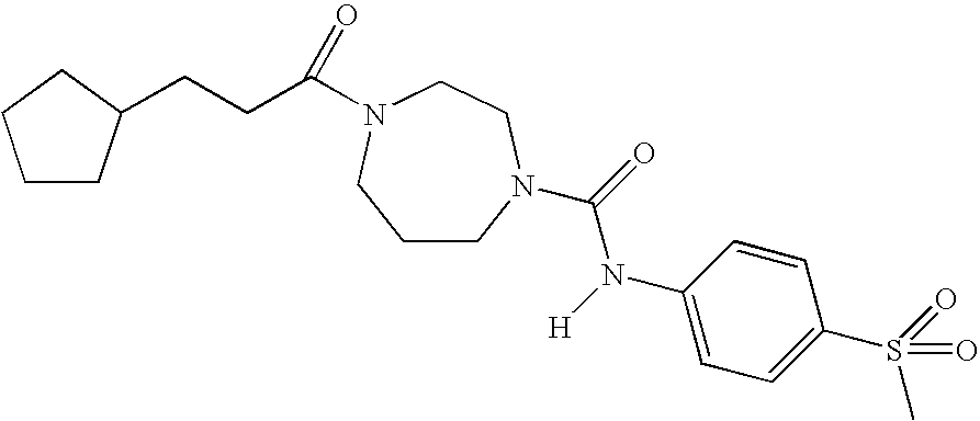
C1CN(C(=O)N([H])C2=CC=C(S(=O)(C)=O)C=C2)CCN(C(CCC2CCCC2)=O)C1
